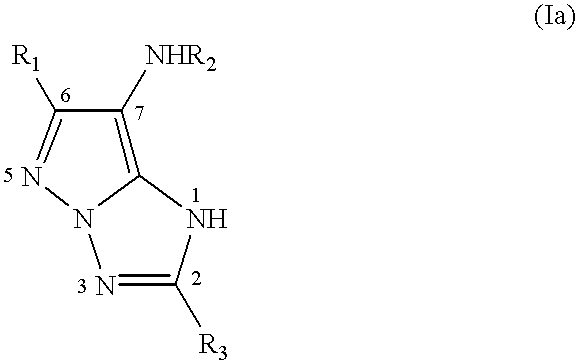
C12=C([NHR2])C([R1])=NN1N=C([R3])N2
